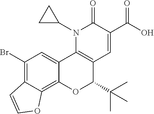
N1(C2CC2)C2=C(C=C(C(O)=O)C1=O)C(C(C)(C)C)OC1=C3C(=C(Br)C=C21)C=CO3
